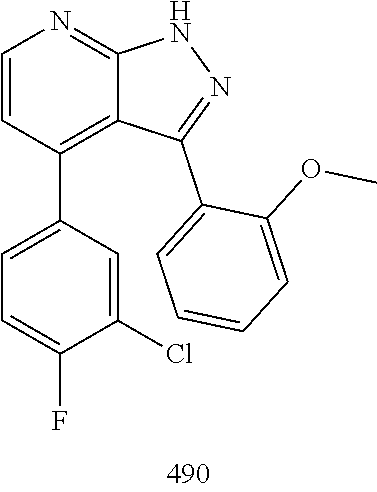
N1C2=NC=CC(C3=CC=C(F)C(Cl)=C3)=C2C(C2=CC=CC=C2OC)=N1
